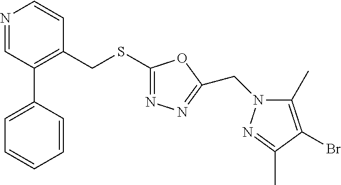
N1=CC(C2=CC=CC=C2)=C(CSC2=NN=C(CN3C(C)=C(Br)C(C)=N3)O2)C=C1
